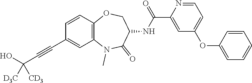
C12=C(C=CC(C#CC(O)([CD3])[D3C])=C1)OCC(NC(=O)C1=CC(OC3=CC=CC=C3)=CC=N1)C(=O)N2C
